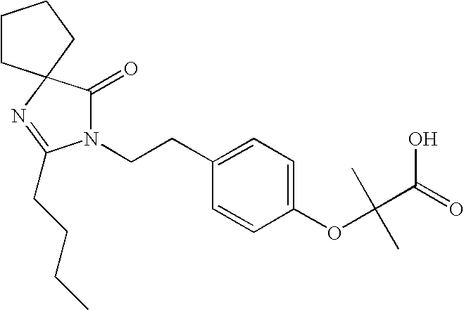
C1CC2(CC1)N=C(CCCC)N(CCC1=CC=C(OC(C)(C)C(=O)O)C=C1)C2=O
